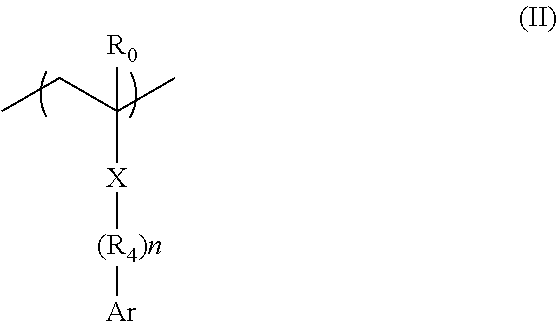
CCC(C)([X][(R4)n][Ar])[R0]
